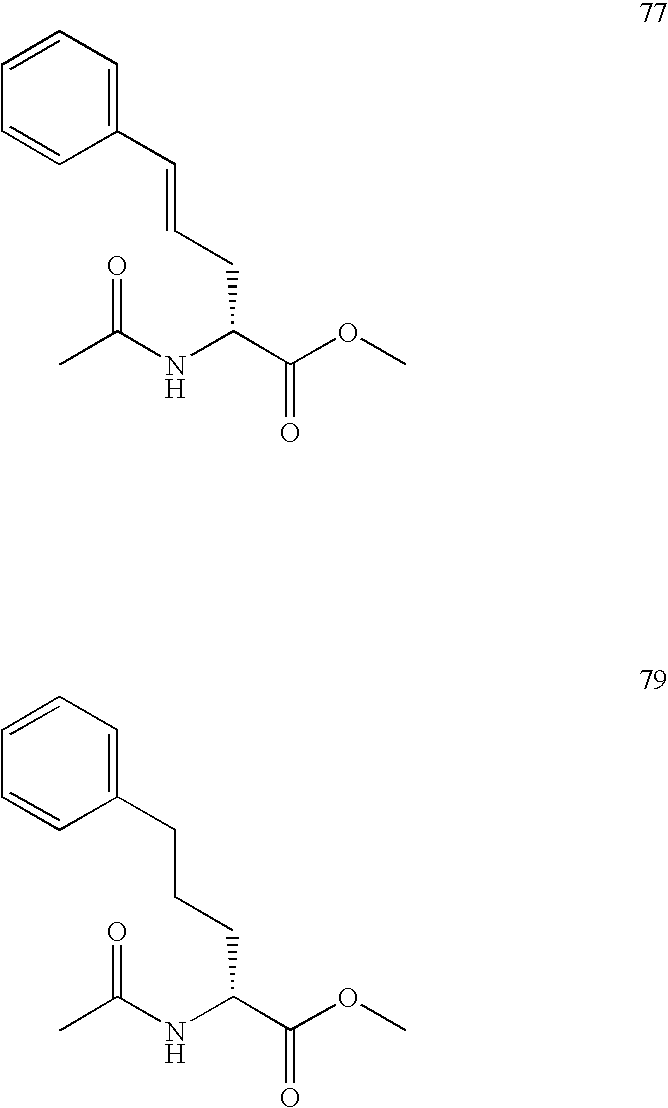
C1(C=CCC(C(OC)=O)NC(C)=O)=CC=CC=C1.C1(CCCC(C(OC)=O)NC(C)=O)=CC=CC=C1
